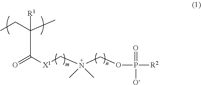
O=C([X1]CN(COP([R2])(=O)[O-])(C)C)C(C)([R1])CC
